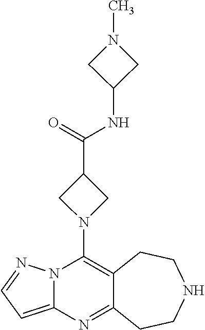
C12=C(N3CC(C(=O)NC4CN(C)C4)C3)N3C(=CC=N3)N=C1CCNCC2
